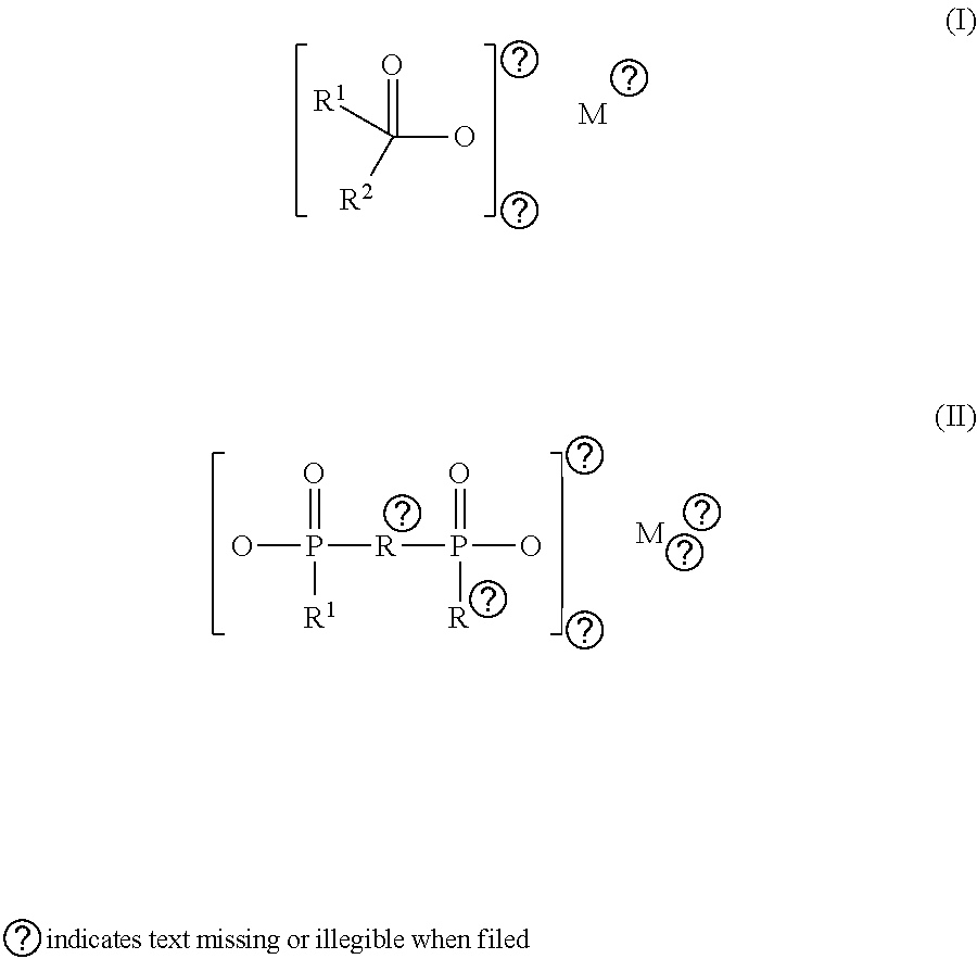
[M].C(O)(=O)([R1])[R2].OP(=O)([R1])[R]P([R])(=O)O.[M]
